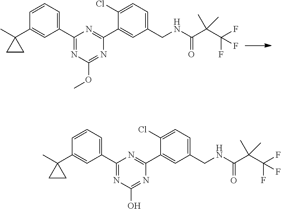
C1(C2=NC(OC)=NC(C3=CC(CNC(C(C(F)(F)F)(C)C)=O)=CC=C3Cl)=N2)=CC=CC(C2(C)CC2)=C1.C1(C2=NC(O)=NC(C3=CC(CNC(C(C(F)(F)F)(C)C)=O)=CC=C3Cl)=N2)=CC=CC(C2(C)CC2)=C1
